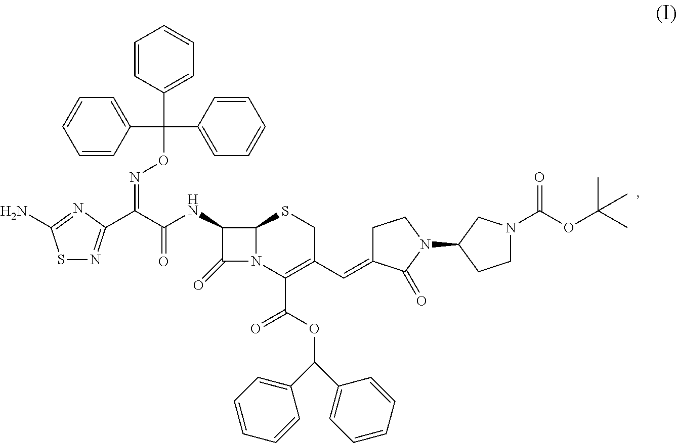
C1(NC(C(=NOC(C2=CC=CC=C2)(C2=CC=CC=C2)C2=CC=CC=C2)C2=NSC(N)=N2)=O)C(=O)N2C1SCC(C=C1CCN(C3CCN(C(OC(C)(C)C)=O)C3)C1=O)=C2C(=O)OC(C1=CC=CC=C1)C1=CC=CC=C1
